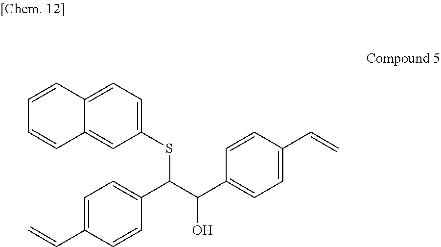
C1=CC2=CC=C(SC(C3=CC=C(C=C)C=C3)C(C3=CC=C(C=C)C=C3)O)C=C2C=C1
